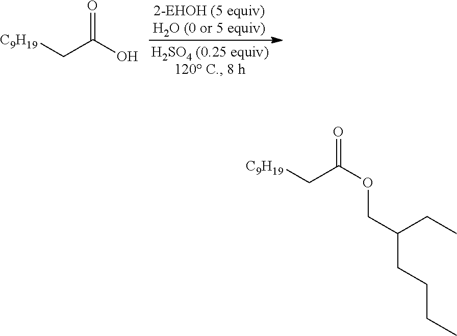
C(C(O)=O)[C9H19].C(C(OCC(CCCC)CC)=O)[C9H19]
